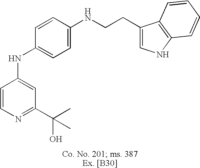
C1=CN=C(C(C)(O)C)C=C1NC1=CC=C(NCCC2=CNC3=C2C=CC=C3)C=C1
